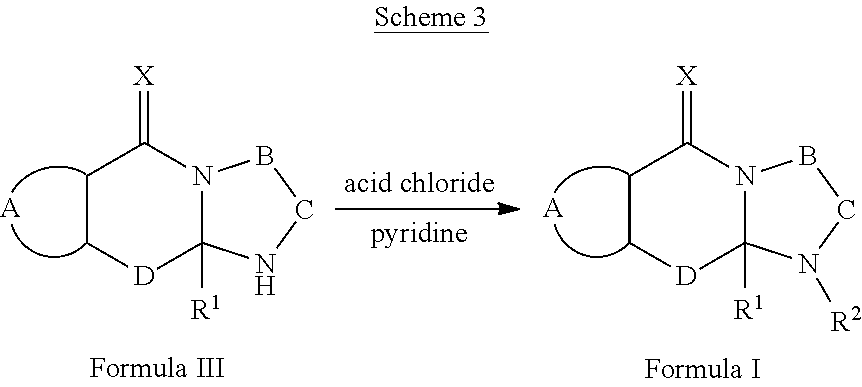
C1C[D]C2([R1])N(C1=[X])BCN2.[A].C1C[D]C2([R1])N(C1=[X])BCN2[R2].[A]
